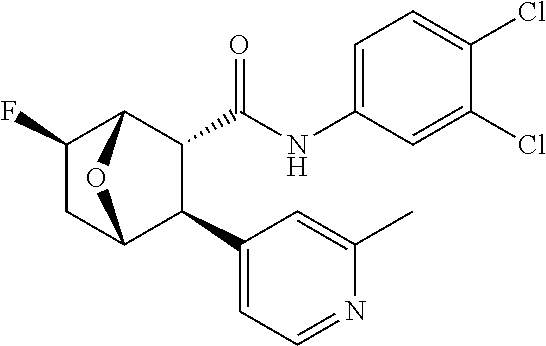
C1=C(Cl)C(Cl)=CC(NC(=O)C2C(C3=CC=NC(C)=C3)C3CC(F)C2O3)=C1
